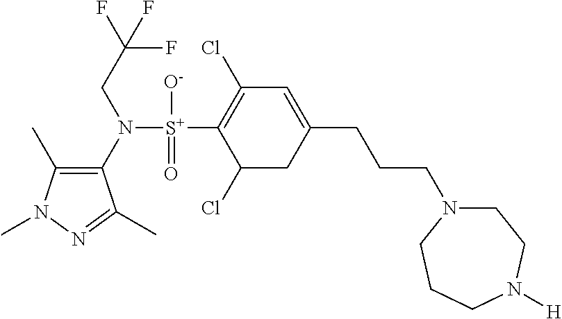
C1(C)=C(N([S+](C2=C(Cl)C=C(CCCN3CCN([H])CCC3)CC2Cl)([O-])=O)CC(F)(F)F)C(C)=NN1C
